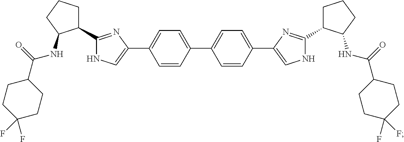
C1(C2CCCC2NC(C2CCC(F)(F)CC2)=O)=NC(C2=CC=C(C3=CC=C(C4=CNC(C5CCCC5NC(C5CCC(F)(F)CC5)=O)=N4)C=C3)C=C2)=CN1
